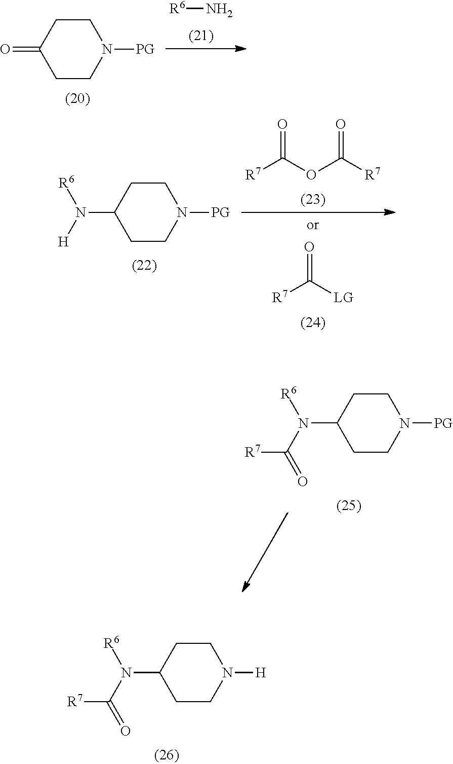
C1CC(N([R6])C(=O)[R7])CCN1[H].C1CC(=O)CCN1[PG].[R6]N.C1CC(N([R6])[H])CCN1[PG].[R7]C(OC([R7])=O)=O.[R7]C([LG])=O.C1CC(N([R6])C(=O)[R7])CCN1[PG]
